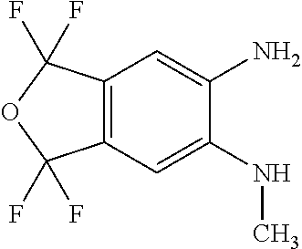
C12=C(C=C(NC)C(N)=C1)C(F)(F)OC2(F)F
